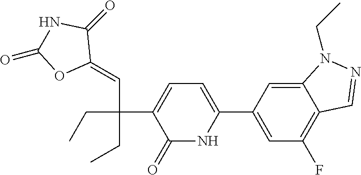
C1(C2=CC(F)=C3C(=C2)N(CC)N=C3)=CC=C(C(CC)(C=C2C(=O)NC(=O)O2)CC)C(=O)N1
